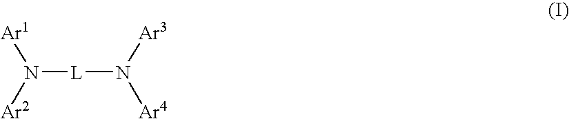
N([L]N([Ar3])[Ar4])([Ar2])[Ar1]
